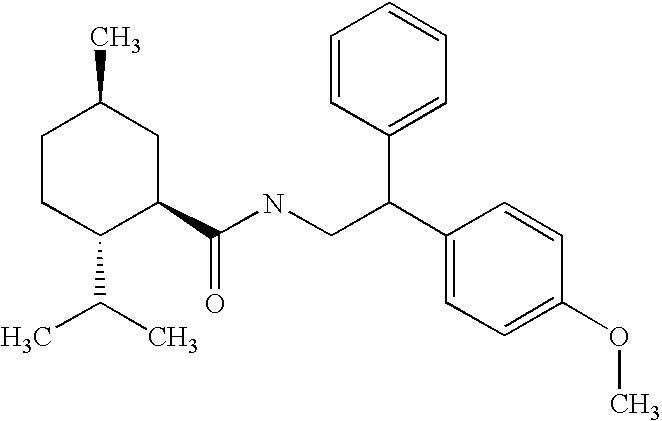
C1CC(C(C)C)C(C(NCC(C2=CC=C(OC)C=C2)C2=CC=CC=C2)=O)CC1C
